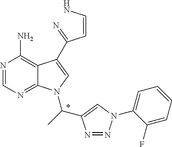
N1=CN=C2C(=C1N)C(C(C=CN)=N)=CN2C(C)C1=CN(C2=CC=CC=C2F)N=N1
